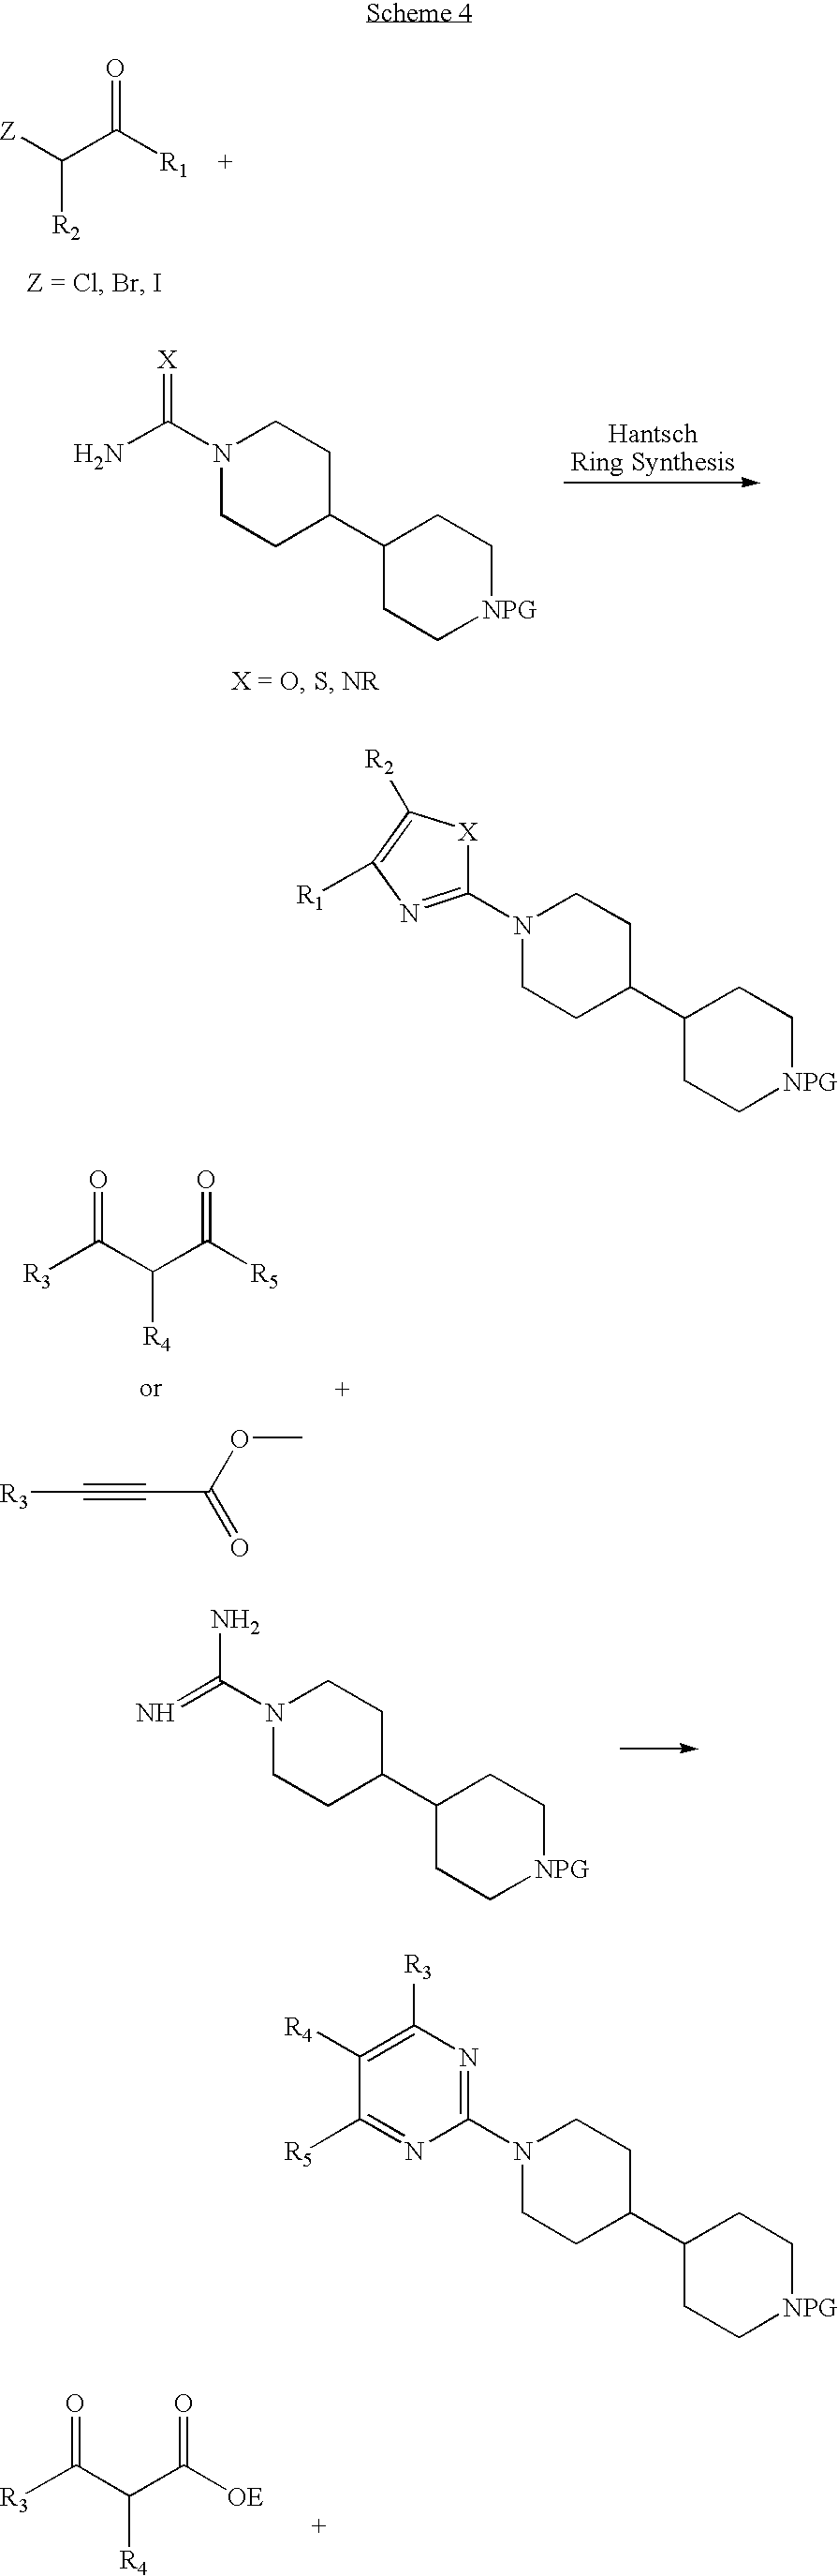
[Z]C(C([R1])=O)[R2].N1(C(N)=[X])CCC(C2CC[NPG]CC2)CC1.N1(C2=NC([R3])=C([R4])C([R5])=N2)CCC(C2CC[NPG]CC2)CC1.N1(C(=N)N)CCC(C2CC[NPG]CC2)CC1.[R3]C(C(C([R5])=O)[R4])=O.[R3]C#CC(=O)OC.[R3]C(C(C([OE])=O)[R4])=O.N1(C2=NC([R1])=C([R2])[X]2)CCC(C2CC[NPG]CC2)CC1
